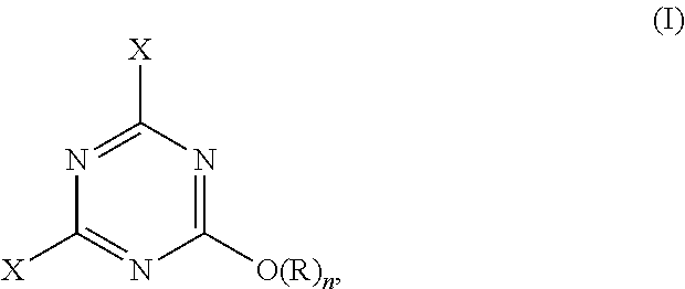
C1([O(R)n])=NC([X])=NC([X])=N1
